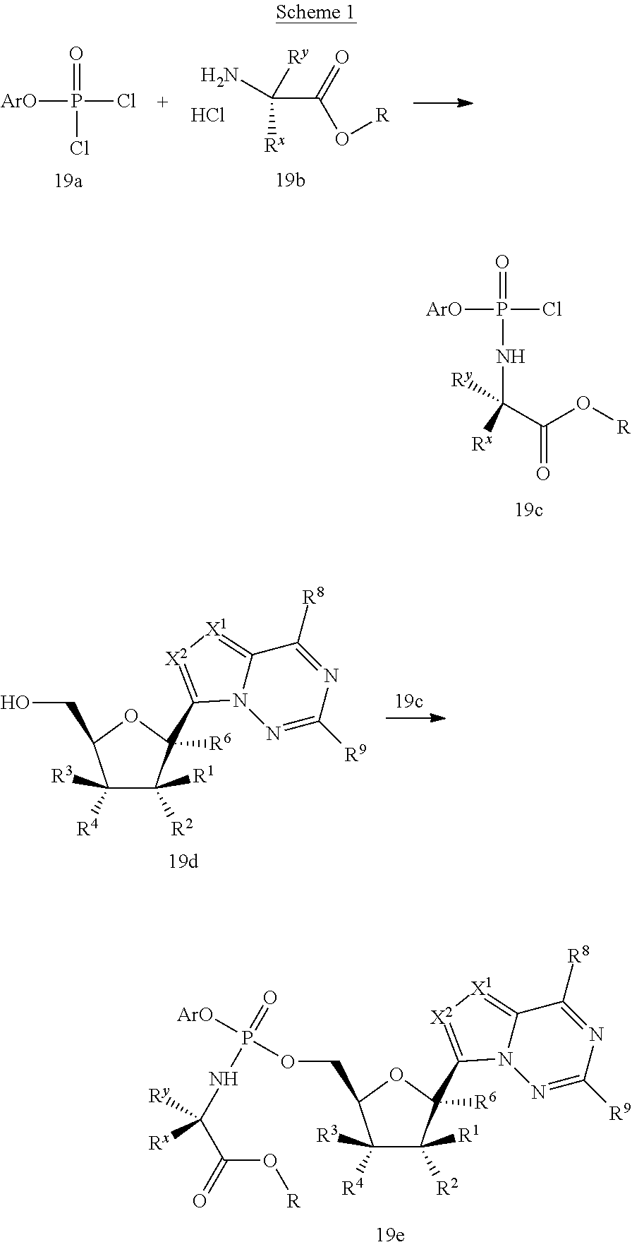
[ArO]P(Cl)(=O)NC(C(O[R])=O)([Rx])[Ry].N1=C([R9])N=C([R8])C2=[X1][X2]=C(C3([R6])C([R2])([R1])C([R4])([R3])C(COP([ArO])(=O)NC(C(O[R])=O)([Ry])[Rx])O3)N12.[ArO]P(Cl)(=O)Cl.C(C(=O)O[R])([Rx])([Ry])N.Cl.N1=C([R9])N=C([R8])C2=[X1][X2]=C(C3([R6])C([R2])([R1])C([R4])([R3])C(CO)O3)N12
